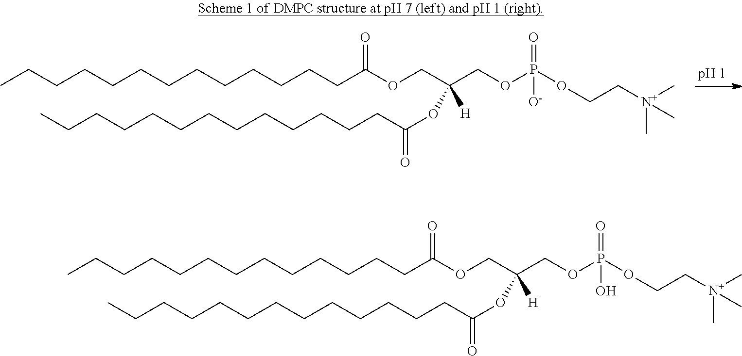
CCCCCCCCCCCCCC(OCC(COP(=O)([O-])OCC[N+](C)(C)C)([H])OC(CCCCCCCCCCCCC)=O)=O.CCCCCCCCCCCCCC(OCC(COP(=O)(O)OCC[N+](C)(C)C)([H])OC(CCCCCCCCCCCCC)=O)=O
